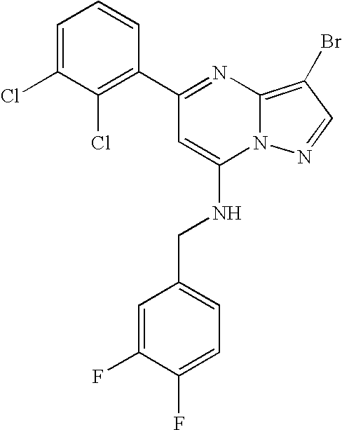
C1(C2=NC3=C(Br)C=NN3C(NCC3=CC=C(F)C(F)=C3)=C2)=C(Cl)C(Cl)=CC=C1
